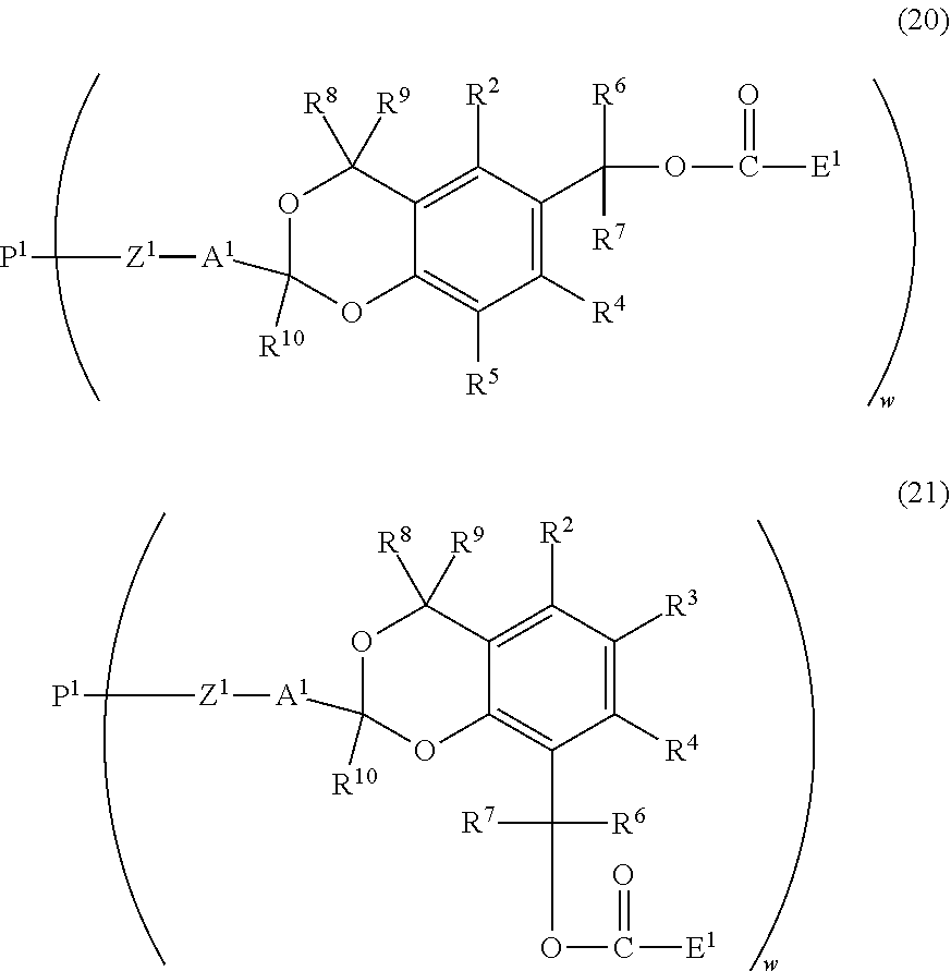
C1([R4])=C(C(OC(=O)[E1])([R6])[R7])C([R2])=C2C(=C1[R5])OC([R10])([A1][Z1][P1])OC2([R8])[R9].C1([R4])=C([R3])C([R2])=C2C(=C1C(OC(=O)[E1])([R6])[R7])OC([R10])([A1][Z1][P1])OC2([R8])[R9]
